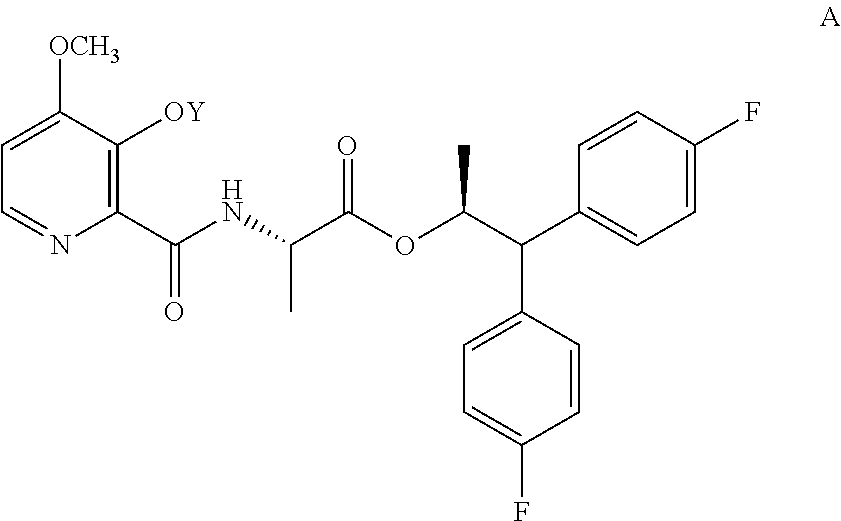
N(C(C(OC(C(C1=CC=C(F)C=C1)C1=CC=C(F)C=C1)C)=O)C)C(C1=C([OY])C([OCH3])=CC=N1)=O
